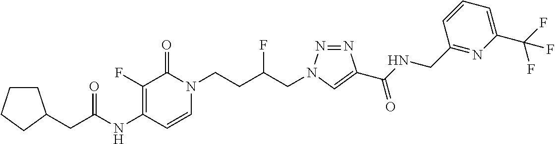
N(C1=C(F)C(=O)N(CCC(CN2N=NC(C(NCC3=NC(C(F)(F)F)=CC=C3)=O)=C2)F)C=C1)C(=O)CC1CCCC1
